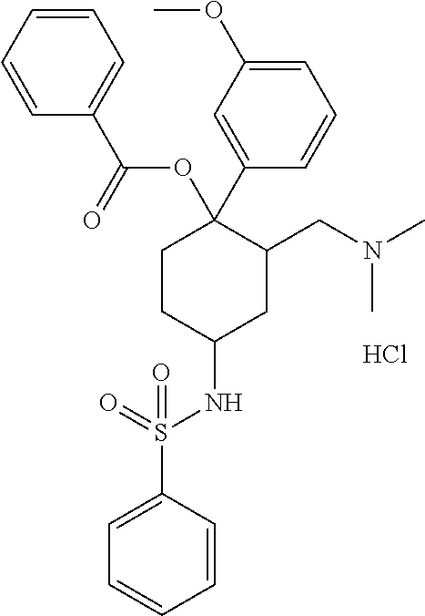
C1=C(S(NC2CCC(C3=CC(OC)=CC=C3)(OC(=O)C3=CC=CC=C3)C(CN(C)C)C2)(=O)=O)C=CC=C1.Cl
